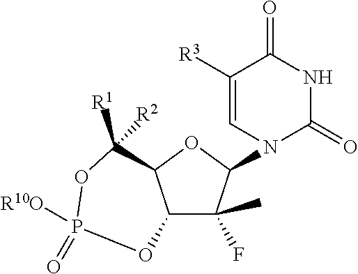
C12C(F)(C)C(N3C(=O)NC(=O)C([R3])=C3)OC1C([R1])([R2])OP([R10O])(=O)O2
